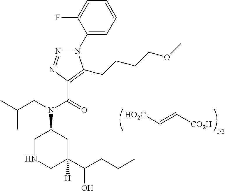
N1(C2=CC=CC=C2F)N=NC(C(=O)N(CC(C)C)C2CNCC(C(CCC)O)([H])C2)=C1CCCCOC.[HO2C]C=C[CO2H].[1/2]
